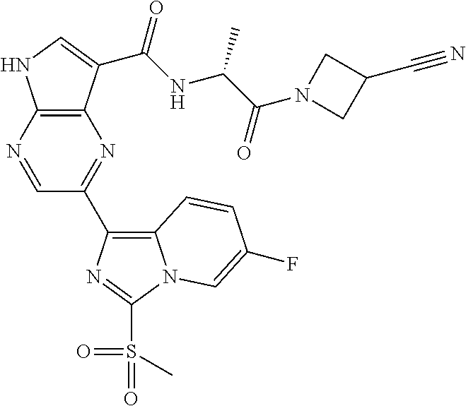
C12=C(N=CC(C3=C4N(C(S(C)(=O)=O)=N3)C=C(F)C=C4)=N1)NC=C2C(NC(C(N1CC(C#N)C1)=O)C)=O
